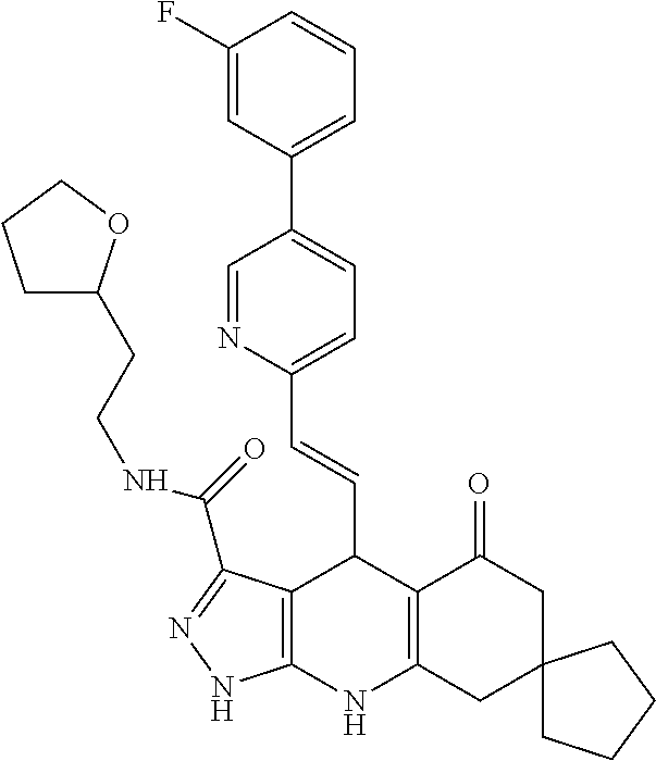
C1(F)=CC(C2=CC=C(C=CC3C4=C(NC5=C3C(=O)CC3(C5)CCCC3)NN=C4C(NCCC3CCCO3)=O)N=C2)=CC=C1
